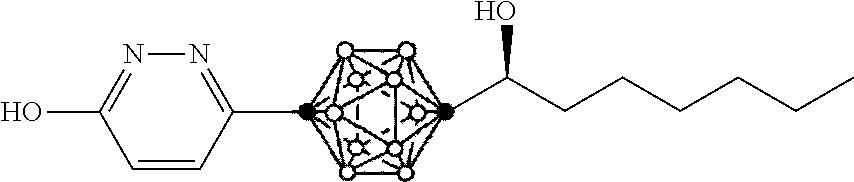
C1=CC(C)=NN=C1O.CC(CCCCCC)O
